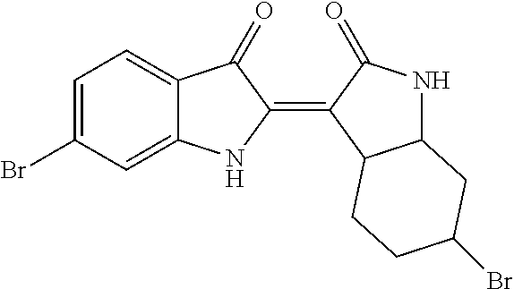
C1(Br)=CC=C2C(=C1)NC(=C1C3C(NC1=O)CC(Br)CC3)C2=O
